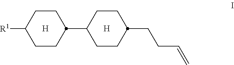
[R1]C1CCC(C2CCC(CCC=C)CC2)CC1.[H].[H]
